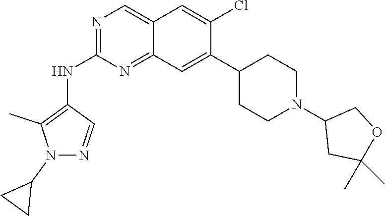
C12=CN=C(NC3=C(C)N(C4CC4)N=C3)N=C1C=C(C1CCN(C3CC(C)(C)OC3)CC1)C(Cl)=C2
